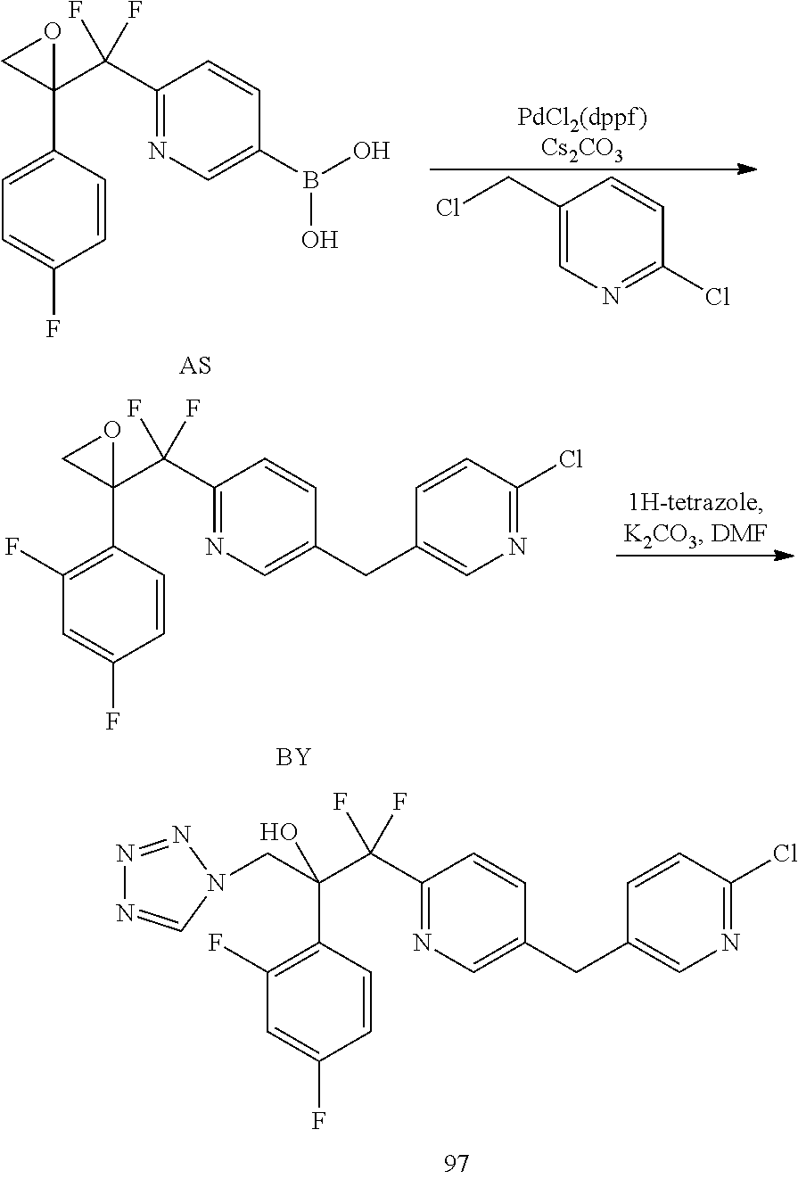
C1(C2=CC=C(F)C=C2)(C(C2=NC=C(B(O)O)C=C2)(F)F)OC1.[AS].C1(CCl)=CN=C(Cl)C=C1.C1(C2=C(F)C=C(F)C=C2)(C(C2=NC=C(CC3=CN=C(Cl)C=C3)C=C2)(F)F)OC1.[BY].C(C1=C(F)C=C(F)C=C1)(C(C1=NC=C(CC2=CN=C(Cl)C=C2)C=C1)(F)F)(O)CN1C=NN=N1
